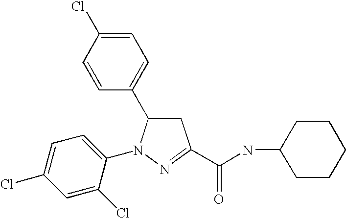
C1=C(Cl)C=CC(C2CC(C(=O)NC3CCCCC3)=NN2C2=CC=C(Cl)C=C2Cl)=C1
